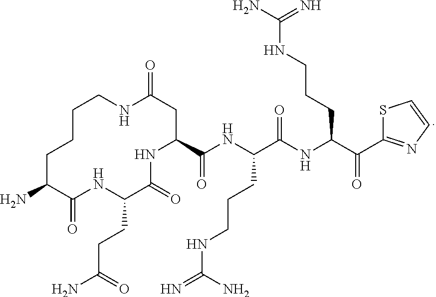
N(C(C(NC(C1NC(=O)C(CCC(=O)N)NC(=O)C(N)CCCCNC(=O)C1)=O)CCCNC(=N)N)=O)C(C(=O)C1=NC=CS1)CCCNC(N)=N
